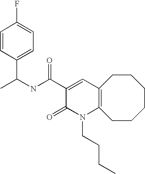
C(NC(C1=CC2=C(N(CCCC)C1=O)CCCCCC2)=O)(C)C1=CC=C(F)C=C1
